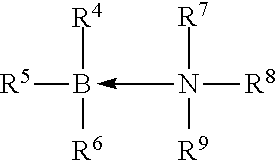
[R4]B([R5])([R6])-N([R8])([R7])[R9]
